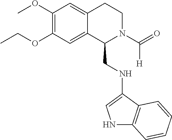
C(OC1=C(OC)C=C2C(=C1)C(CNC1=CNC3=C1C=CC=C3)N(C(=O)[H])CC2)C
